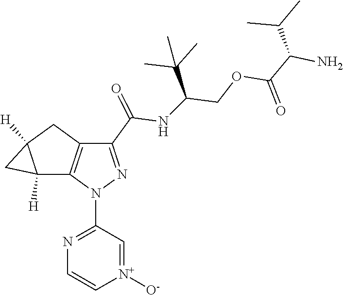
[N+]1([O-])=CC(N2C3=C(CC4([H])CC34[H])C(C(NC(COC(C(N)C(C)C)=O)C(C)(C)C)=O)=N2)=NC=C1
